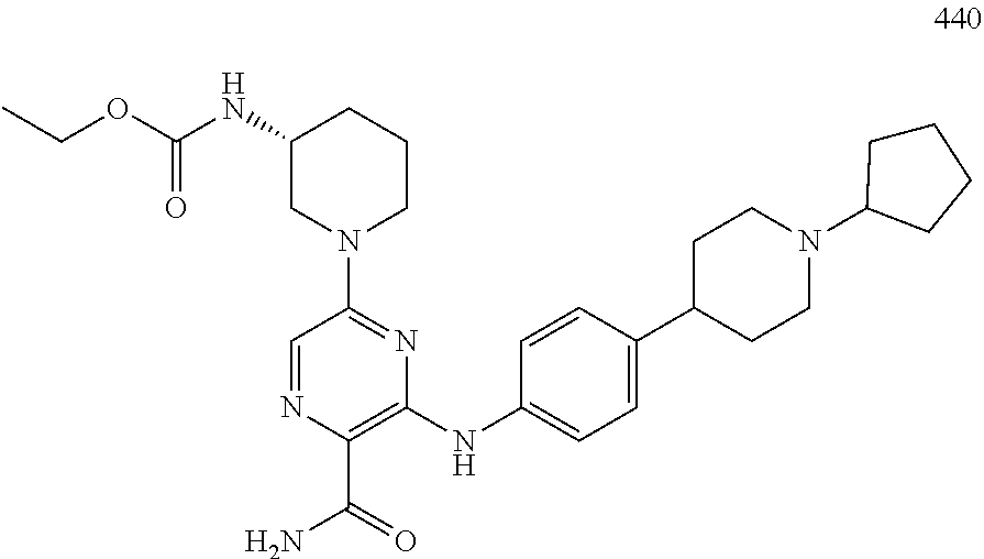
C1(NC(=O)OCC)CN(C2=NC(NC3=CC=C(C4CCN(C5CCCC5)CC4)C=C3)=C(C(N)=O)N=C2)CCC1
